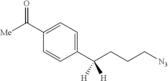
C1(C(CCC[N3])([H])[H])=CC=C(C([Me])=O)C=C1
